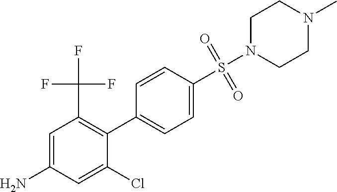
C1(C2=C(C(F)(F)F)C=C(N)C=C2Cl)=CC=C(S(N2CCN(C)CC2)(=O)=O)C=C1
